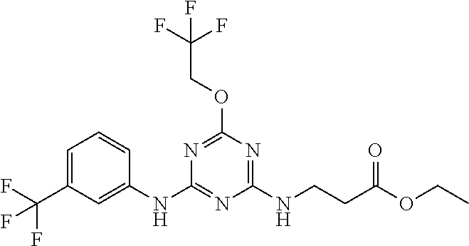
C1=CC(NC2=NC(NCCC(OCC)=O)=NC(OCC(F)(F)F)=N2)=CC(C(F)(F)F)=C1
